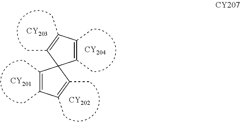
[CY201].[CY202].[CY204].[CY203].C1(C)=C(C)C(C)=C(C)C12C(C)=C(C)C(C)=C2C
